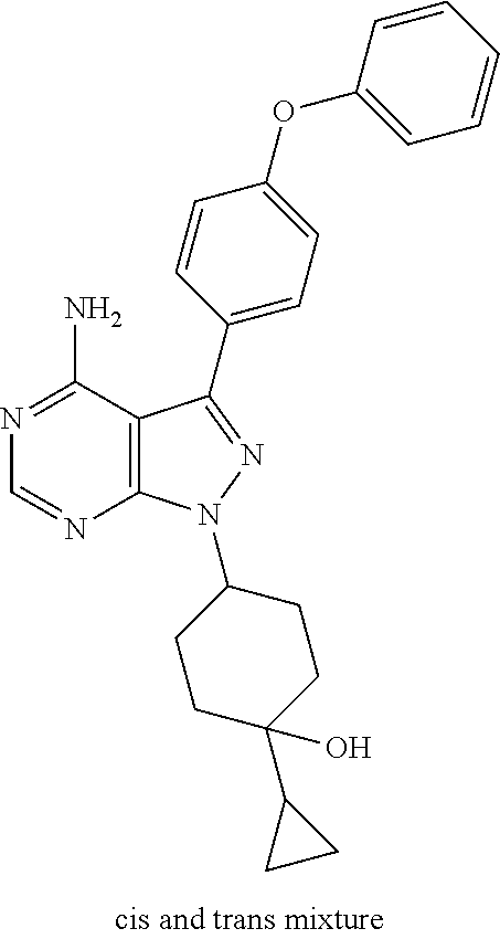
C12=C(N(C3CCC(O)(C4CC4)CC3)N=C1C1=CC=C(OC3=CC=CC=C3)C=C1)N=CN=C2N
